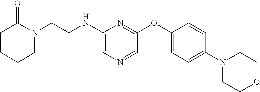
C1(NCCN2C(=O)CCCC2)=CN=CC(OC2=CC=C(N3CCOCC3)C=C2)=N1
